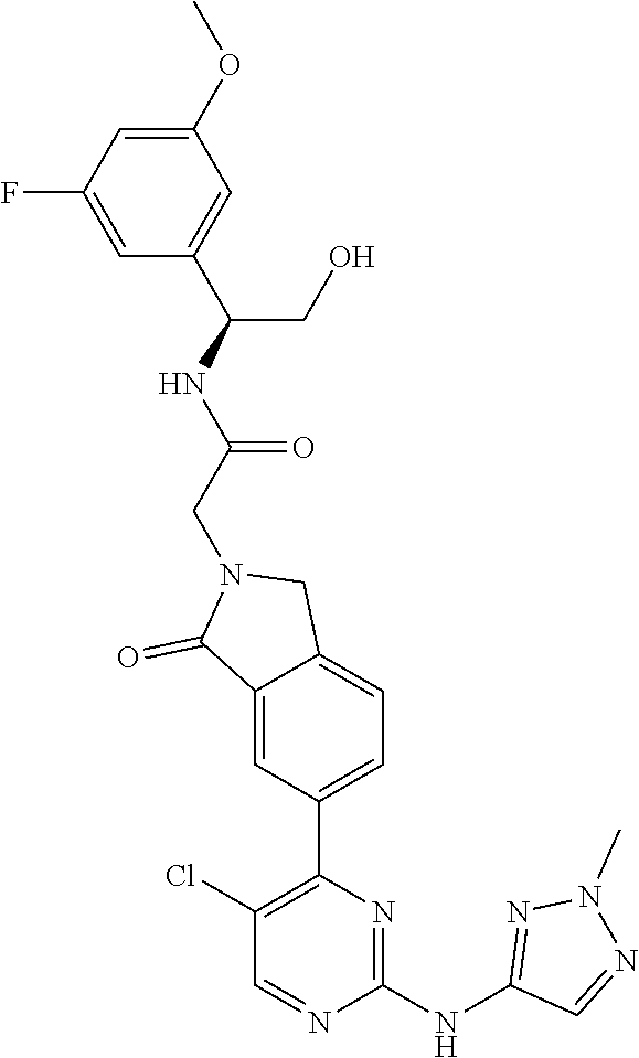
C12=CC(C3=C(Cl)C=NC(NC4=NN(C)N=C4)=N3)=CC=C1CN(CC(NC(CO)C1=CC(OC)=CC(F)=C1)=O)C2=O
